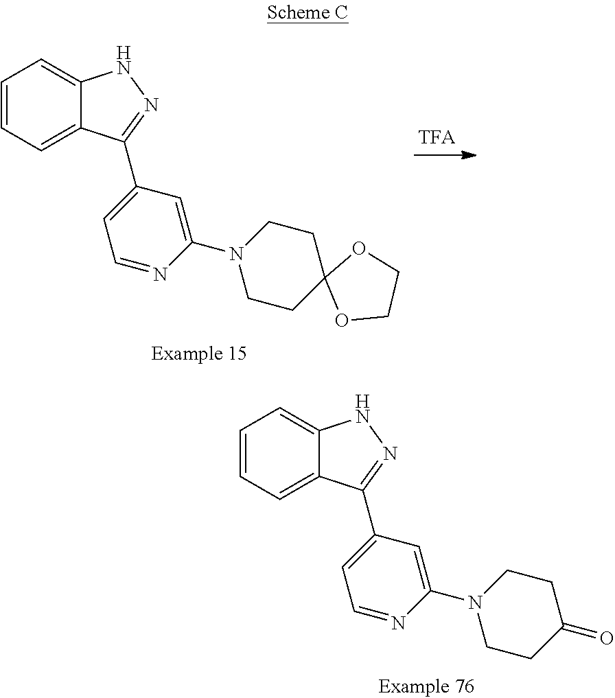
C1=CC=C2C(=C1)NN=C2C1=CC=NC(N2CCC(=O)CC2)=C1.C1=CC=C2C(=C1)NN=C2C1=CC=NC(N2CCC3(CC2)OCCO3)=C1
